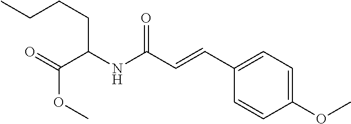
O=C(C=CC1=CC=C(OC)C=C1)NC(C(=O)OC)CCCC
